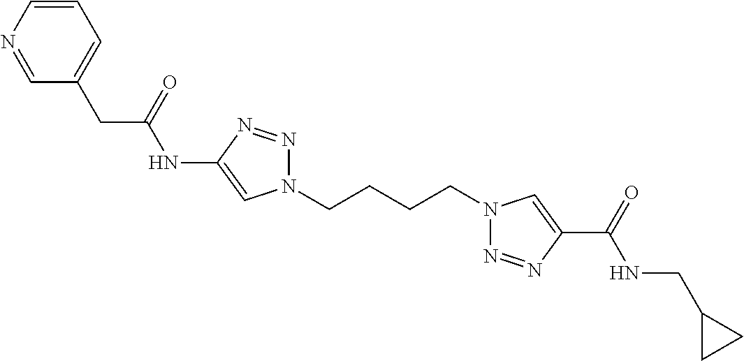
C1(NC(CC2=CC=CN=C2)=O)=CN(CCCCN2N=NC(C(=O)NCC3CC3)=C2)N=N1
